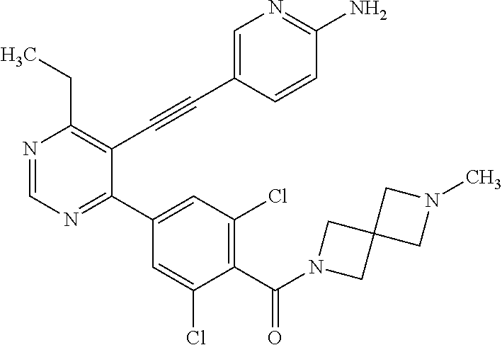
N1=CN=C(C2=CC(Cl)=C(C(N3CC4(C3)CN(C)C4)=O)C(Cl)=C2)C(C#CC2=CN=C(N)C=C2)=C1CC
